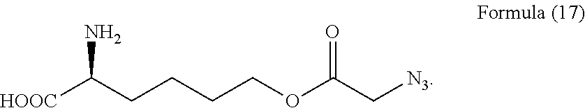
[HOOC]C(CCCCOC(C[N3])=O)N
